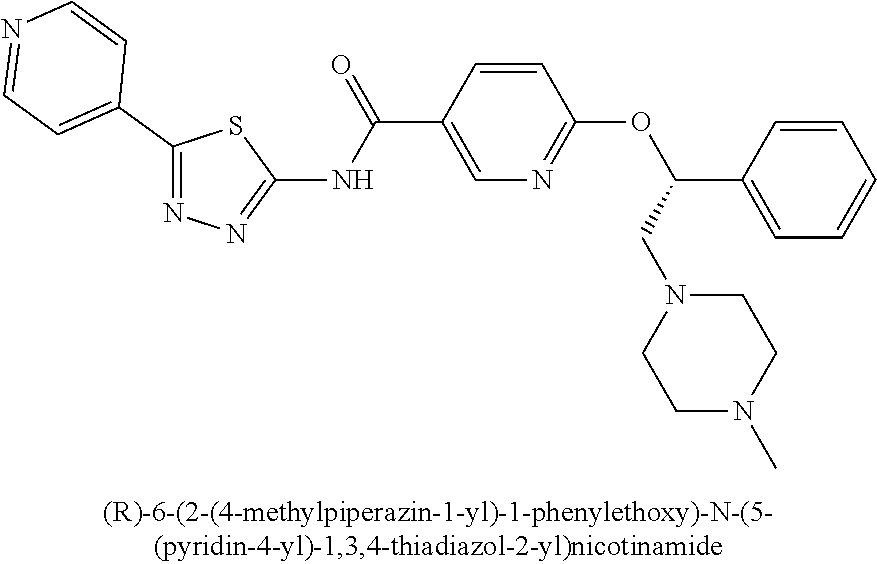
C1(C2=CC=NC=C2)=NN=C(NC(C2=CN=C(OC(C3=CC=CC=C3)CN3CCN(C)CC3)C=C2)=O)S1
